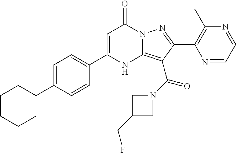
C1=C(C2CCCCC2)C=CC(C2=CC(=O)N3C(=C(C(N4CC(CF)C4)=O)C(C4=C(C)N=CC=N4)=N3)N2)=C1
